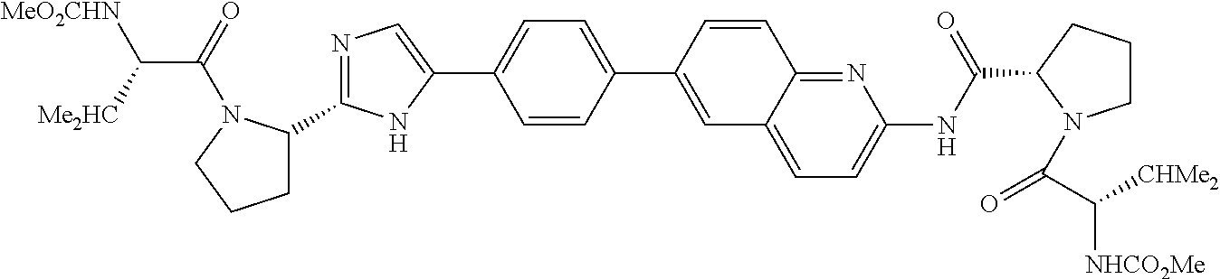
C1C(C2=NC=C(C3=CC=C(C4=CC5=CC=C(NC(=O)C6CCCN6C(C([CHMe2])[NHCO2Me])=O)N=C5C=C4)C=C3)N2)N(C(=O)C([Me2HC])[MeO2CHN])CC1
